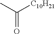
CC([C10H21])=O
